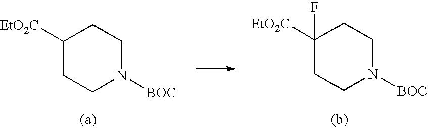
C1([EtO2C])CCN([BOC])CC1.C1([EtO2C])(F)CCN([BOC])CC1
